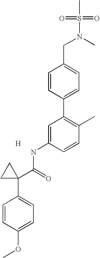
[H].C1=C(NC(C2(C3=CC=C(OC)C=C3)CC2)=O)C=CC(C)=C1C1=CC=C(CN(S(=O)(=O)C)C)C=C1
